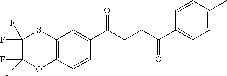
C1(C(CCC(C2=CC=C(C)C=C2)=O)=O)=CC2=C(C=C1)OC(F)(F)C(F)(F)S2
